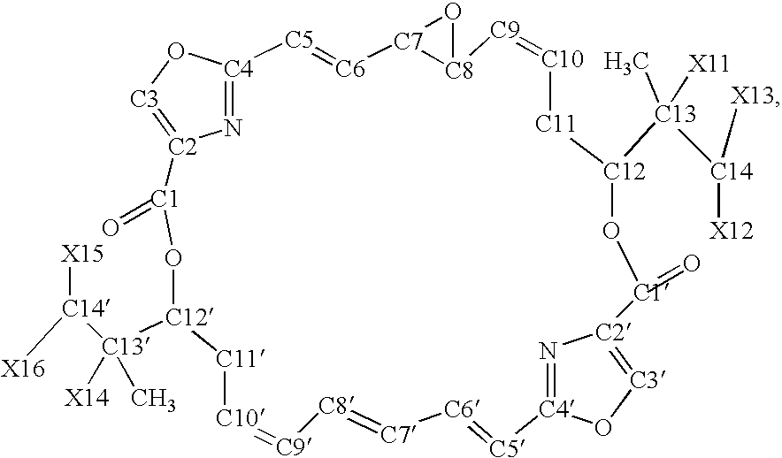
N1=[C4]2O[C3]=[C2]1[C1](=O)O[C12]([C13]([C14]([X15])[X16])(C)[X14])[C11][C10]=[C9][C8]=[C7][C6]=[C5][C4]1=N[C2](=[C3]O1)[C1](=O)O[C12]([C13](C)([X11])[C14]([X13])[X12])[C11][C10]=[C9][C8]1[C7]([C6]=[C5]2)O1
